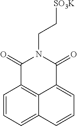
C1=CC2=C3C(=C1)C=CC=C3C(=O)N(CC[SO3K])C2=O
